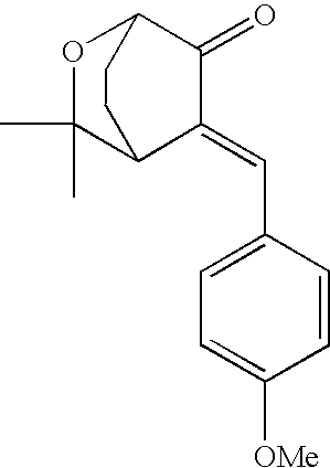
C1(=CC2=CC=C([OMe])C=C2)C(=O)C2OC(C)(C)C1CC2
